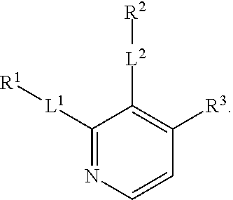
C1([L1][R1])=NC=CC([R3])=C1[L2][R2]
